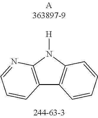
C12=C(N([H])C3=C1C=CC=C3)N=CC=C2
